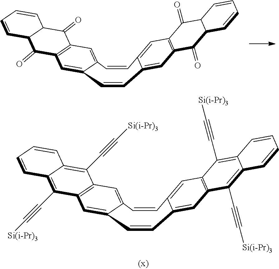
C1=CC2=CC3=C(C=C2C=CC2=CC4=C(C=C12)C(C#C[Si(i-Pr)3])=C1C(=C4C#C[Si(i-Pr)3])C=CC=C1)C(C#C[Si(i-Pr)3])=C1C(=C3C#C[Si(i-Pr)3])C=CC=C1.C1=CC2=CC3=C(C=C2C=CC2=CC4=C(C=C12)C(=O)C1C(C4=O)C=CC=C1)C(=O)C1C(C3=O)C=CC=C1
